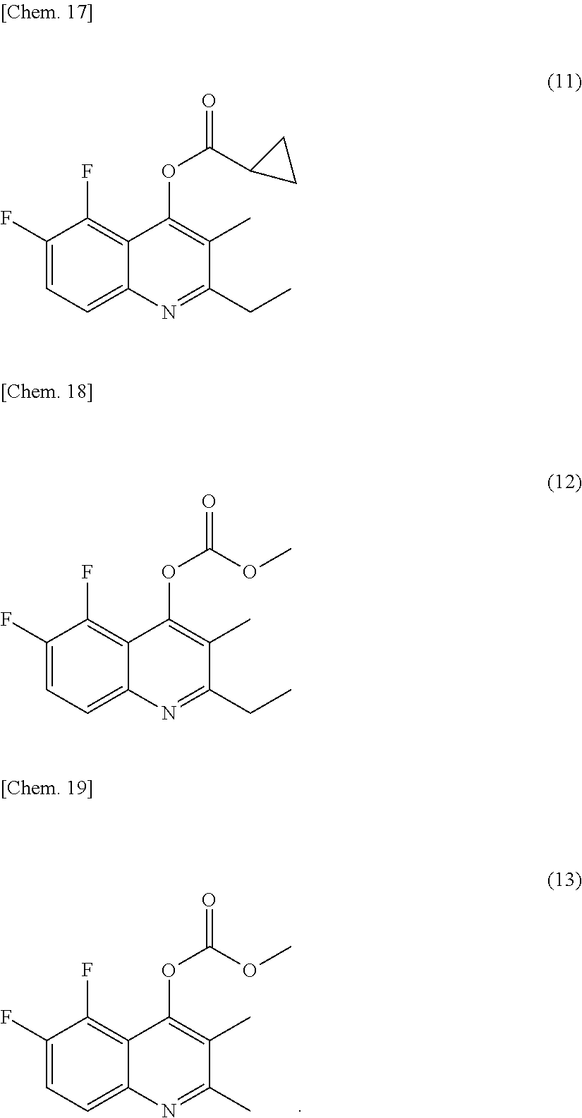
C1(F)=CC=C2C(=C1F)C(OC(=O)OC)=C(C)C(C)=N2.C1(F)=CC=C2C(=C1F)C(OC(=O)C1CC1)=C(C)C(CC)=N2.C1(F)=CC=C2C(=C1F)C(OC(=O)OC)=C(C)C(CC)=N2
